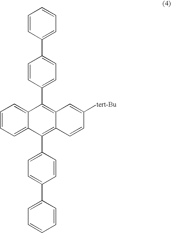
C1=CC(C2=C3C(=C(C4=CC=C(C5=CC=CC=C5)C=C4)C4=CC=CC=C24)C=CC([tert-Bu])=C3)=CC=C1C1=CC=CC=C1
